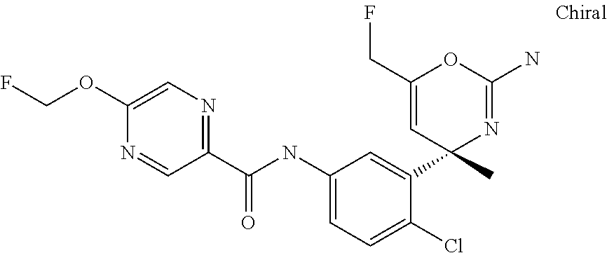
C1(C(NC2=CC=C(Cl)C(C3(C)N=C(N)OC(CF)=C3)=C2)=O)=NC=C(OCF)N=C1
